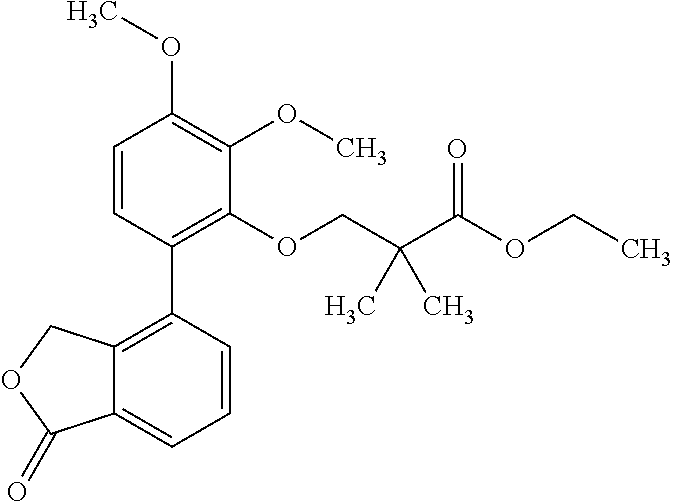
C1=CC(C2=C3C(=CC=C2)C(=O)OC3)=C(OCC(C(OCC)=O)(C)C)C(OC)=C1OC
